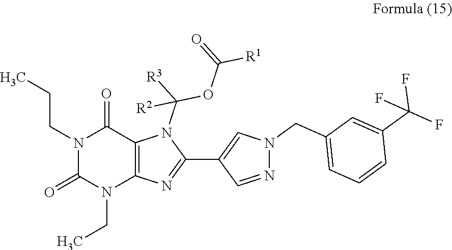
N1(CCC)C(=O)N(CC)C2=C(C1=O)N(C(OC(=O)[R1])([R3])[R2])C(C1=CN(CC3=CC=CC(C(F)(F)F)=C3)N=C1)=N2
